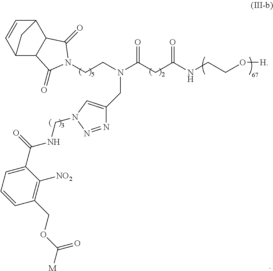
C12C3C(C(C=C1)C2)C(=O)N(CCN(C(CC(NCCO[H])=O)=O)CC1=CN(CNC(C2=CC=CC(COC([M])=O)=C2[NO2])=O)N=N1)C3=O
